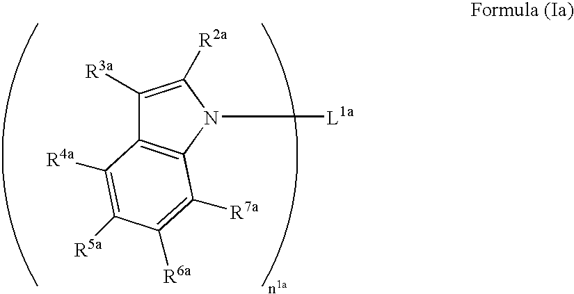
C1([R3a])=C([R2a])N([L1a])C2=C1C([R4a])=C([R5a])C([R6a])=C2[R7a]
